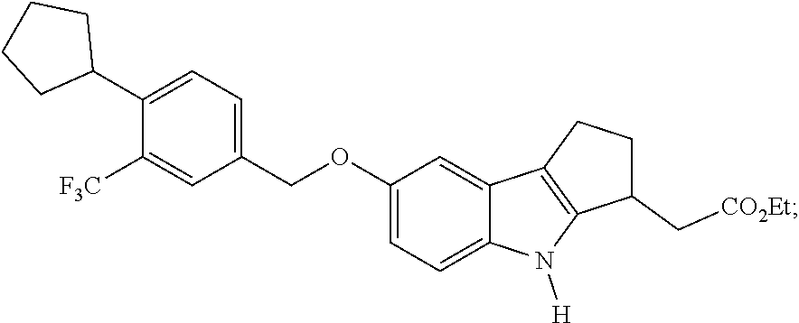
C1(C[CO2Et])CCC2=C1N([H])C1=CC=C(OCC3=CC=C(C4CCCC4)C([F3C])=C3)C=C21
